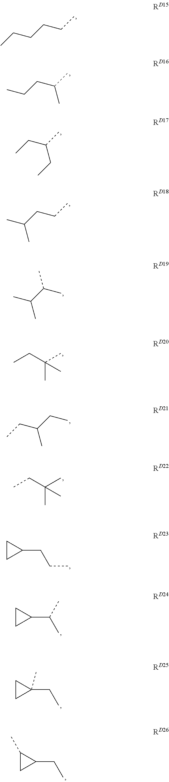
C(C)CCCC.CCCC(C)C.CCC(C)CC.CC(CCC)C.CC(C(C)C)C.C(C)C(C)(C)C.C(C)C(CC)C.C(C)C(C)(C)C.C1CC1CCC.C1CC1C(C)C.C1CC1(CC)C.C1(C)CC1CC
